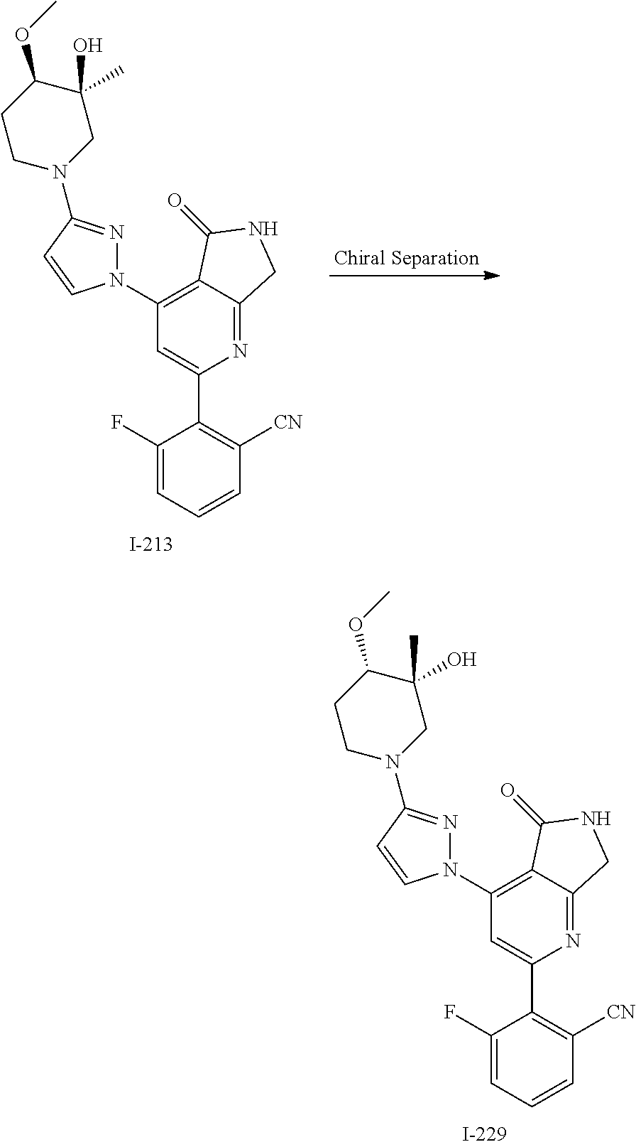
C1(F)=CC=CC([CN])=C1C1=CC(N2N=C(N3CC(O)(C)C(OC)CC3)C=C2)=C2C(=N1)CNC2=O.C1(F)=CC=CC([CN])=C1C1=CC(N2N=C(N3CC(C)(O)C(OC)CC3)C=C2)=C2C(=N1)CNC2=O
